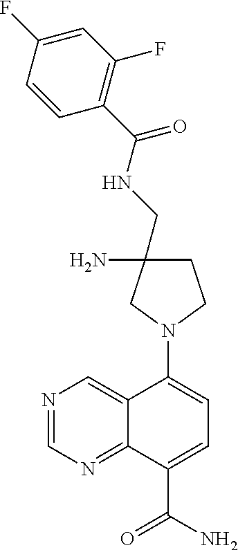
N1=CN=C2C(=C1)C(N1CCC(N)(CNC(C3=C(F)C=C(F)C=C3)=O)C1)=CC=C2C(N)=O
